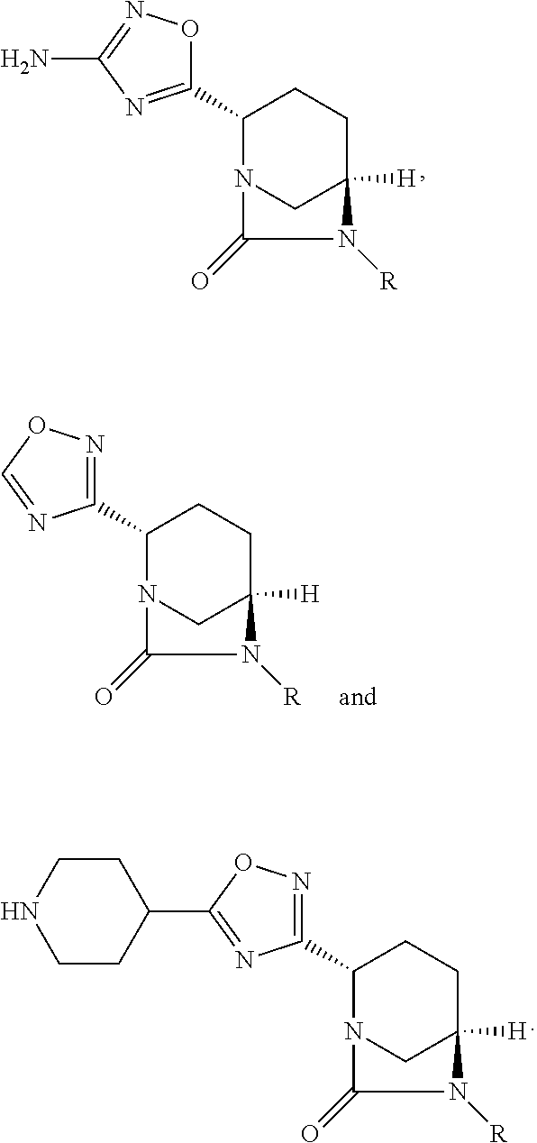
C1(C2=NC(N)=NO2)N2CC([H])(CC1)N([R])C2=O.C1(C2=NOC(C3CCNCC3)=N2)N2CC([H])(CC1)N([R])C2=O.C1(C2=NOC=N2)N2CC([H])(CC1)N([R])C2=O
